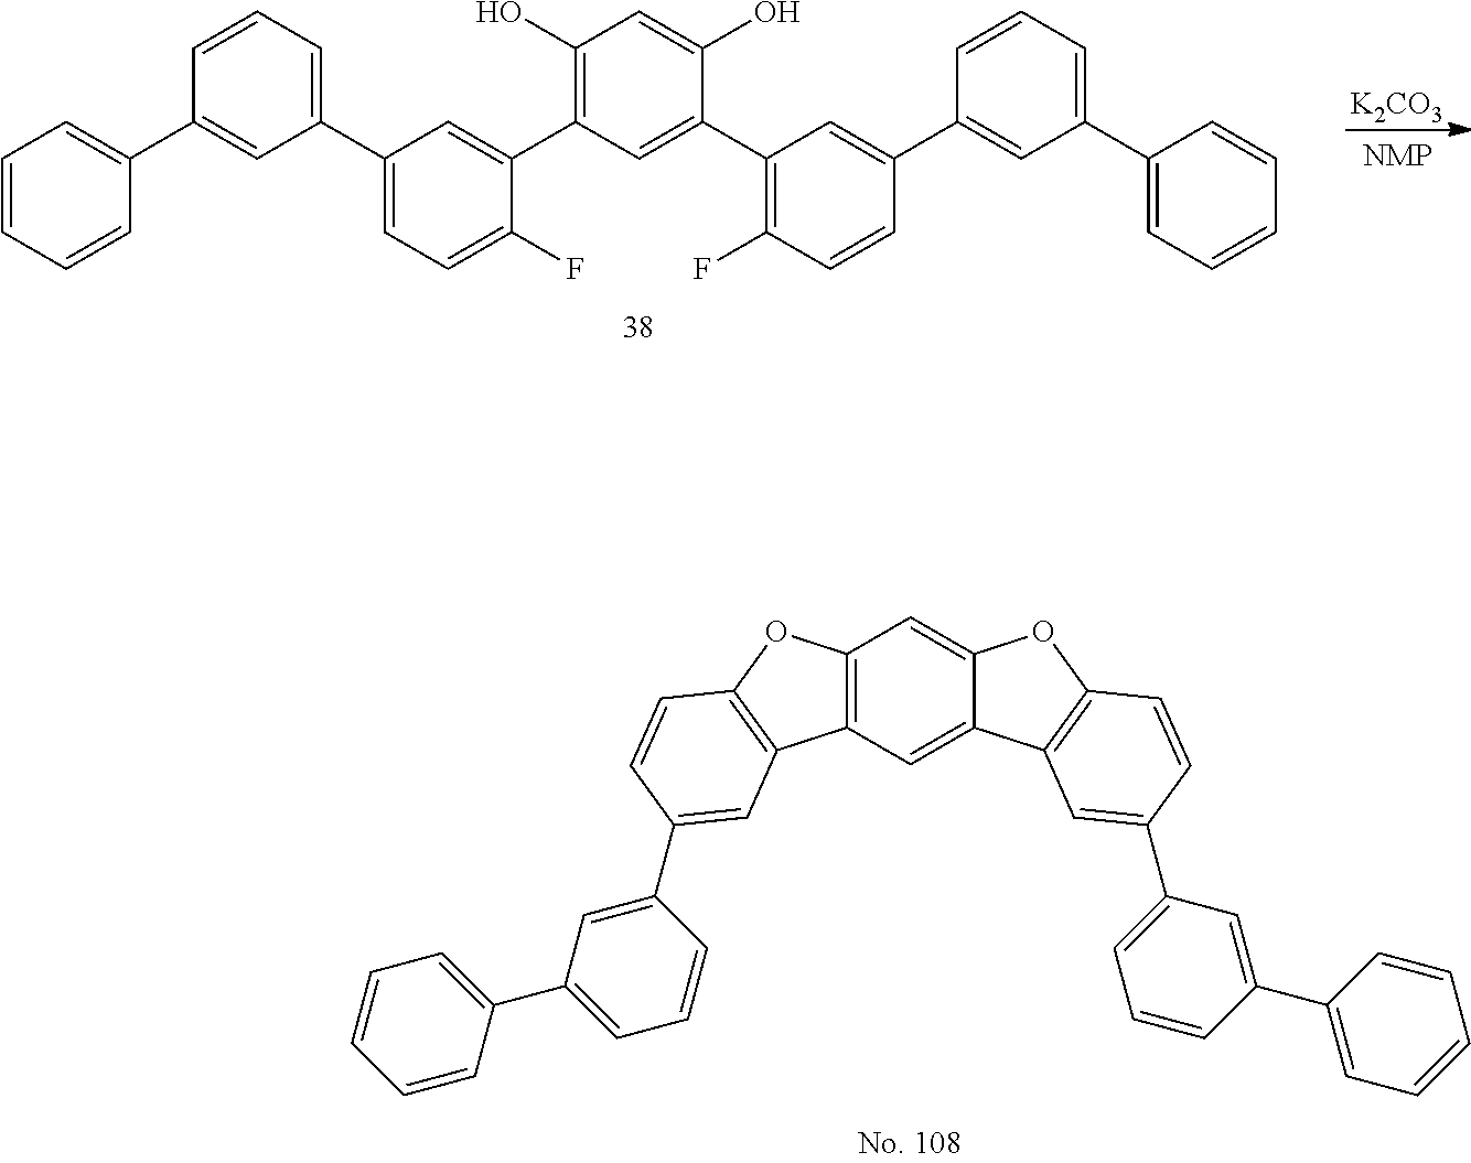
C12=C(C=C3C(=C1)OC1=C3C=C(C3=CC=CC(C4=CC=CC=C4)=C3)C=C1)C1=C(O2)C=CC(C2=CC(C3=CC=CC=C3)=CC=C2)=C1.C1(O)=C(C2=CC(C3=CC=CC(C4=CC=CC=C4)=C3)=CC=C2F)C=C(C2=C(F)C=CC(C3=CC(C4=CC=CC=C4)=CC=C3)=C2)C(O)=C1.[K2CO3]
